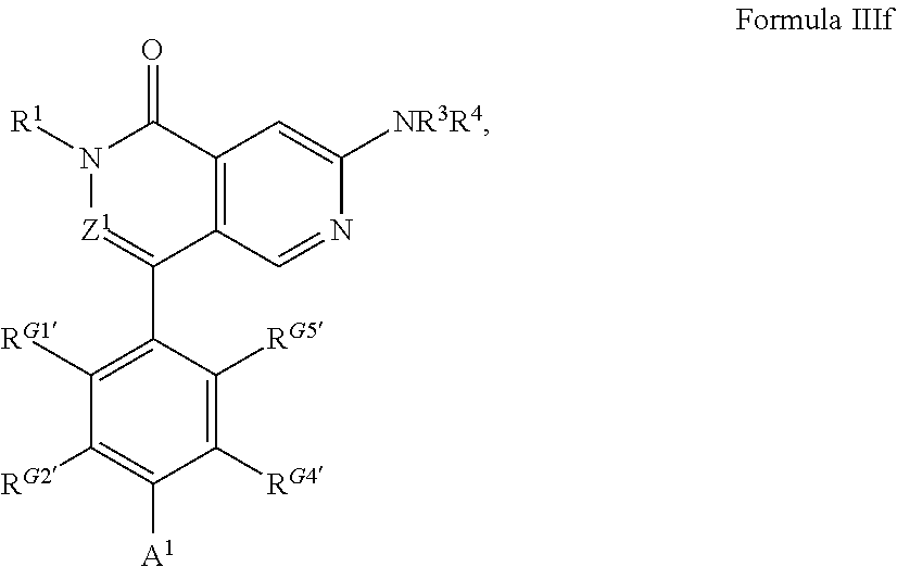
C12=C(C=NC([NR3R4])=C1)C(C1=C([RG1])C([RG2])=C([A1])C([RG4])=C1[RG5])=[Z1]N([R1])C2=O
